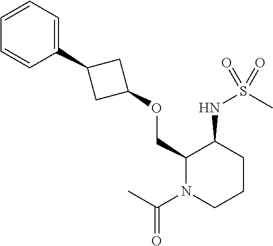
C1(C2CC(OCC3N(C(C)=O)CCCC3NS(C)(=O)=O)C2)=CC=CC=C1
